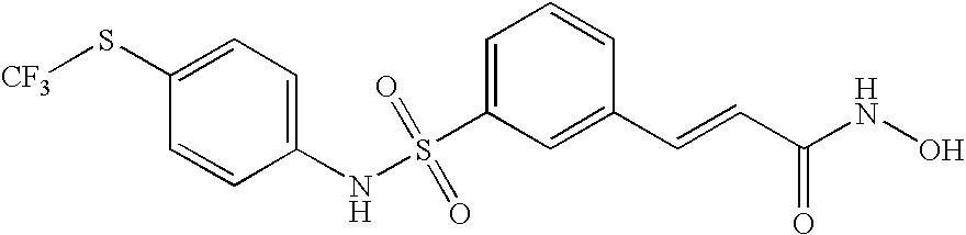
S(C1=CC=CC(C=CC(NO)=O)=C1)(NC1=CC=C(S[CF3])C=C1)(=O)=O
